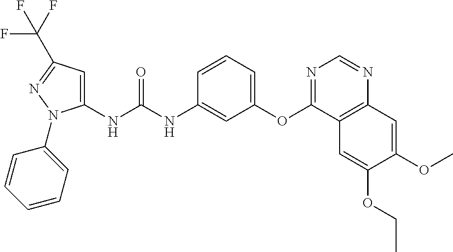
C1(NC(NC2=CC(OC3=NC=NC4=C3C=C(OCC)C(OC)=C4)=CC=C2)=O)=CC(C(F)(F)F)=NN1C1=CC=CC=C1
